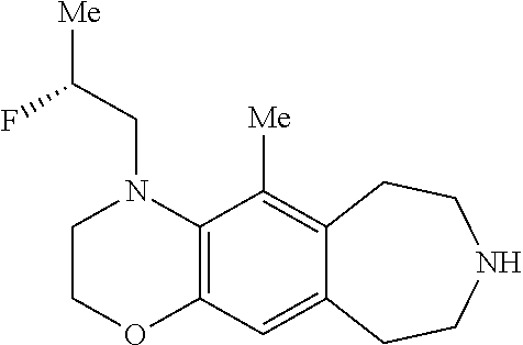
C(N1CCOC2=C1C([Me])=C1C(=C2)CCNCC1)C([Me])F
